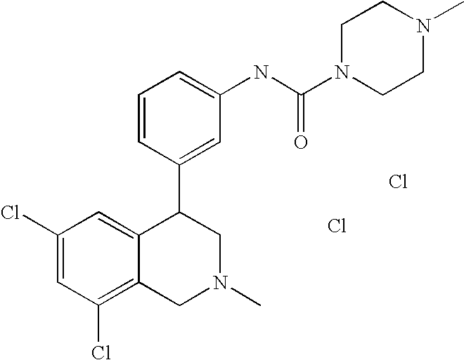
C1(Cl)=CC(Cl)=C2C(=C1)C(C1=CC(NC(N3CCN(C)CC3)=O)=CC=C1)CN(C)C2.Cl.Cl
